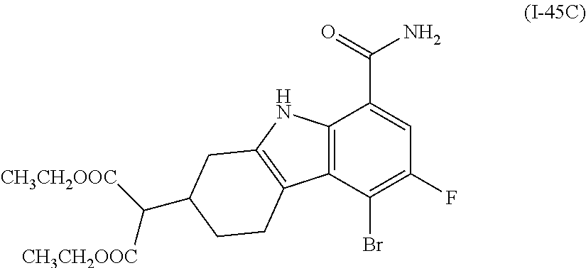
C12=C(C(Br)=C(F)C=C1C(=O)N)C1=C(N2)CC(C([CH3CH2OOC])[CH3CH2OOC])CC1
